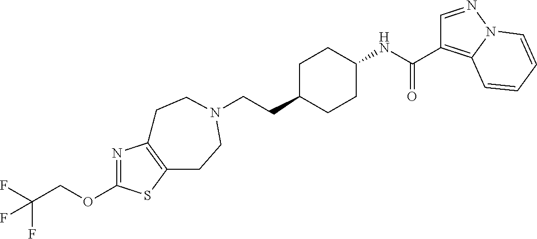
C(CC1CCC(NC(=O)C2=C3N(N=C2)C=CC=C3)CC1)N1CCC2=C(N=C(OCC(F)(F)F)S2)CC1
